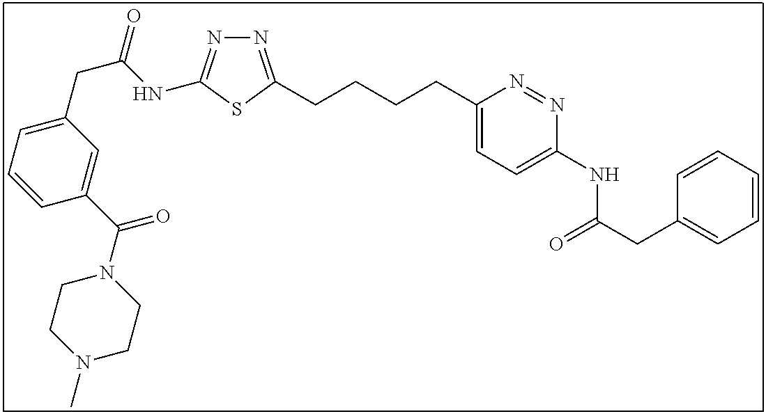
N1=C(CCCCC2=CC=C(NC(CC3=CC=CC=C3)=O)N=N2)SC(NC(CC2=CC=CC(C(N3CCN(C)CC3)=O)=C2)=O)=N1
